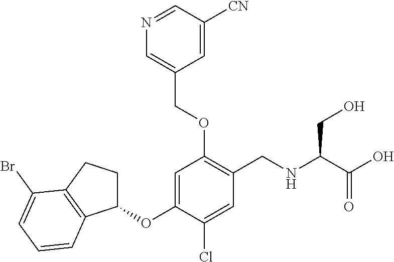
C1(OC2=CC(OCC3=CN=CC([CN])=C3)=C(CNC(C(=O)O)CO)C=C2Cl)CCC2=C1C=CC=C2Br
